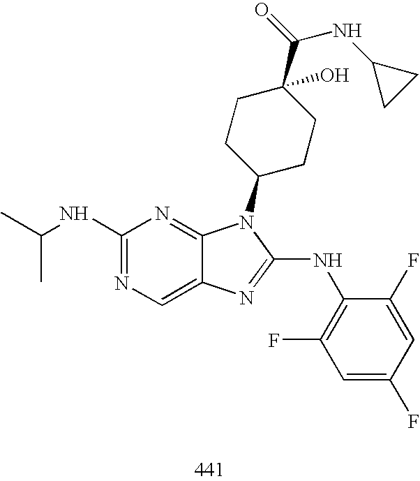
C1(NC(C)C)=NC=C2C(=N1)N(C1CCC(C(=O)NC3CC3)(O)CC1)C(NC1=C(F)C=C(F)C=C1F)=N2
